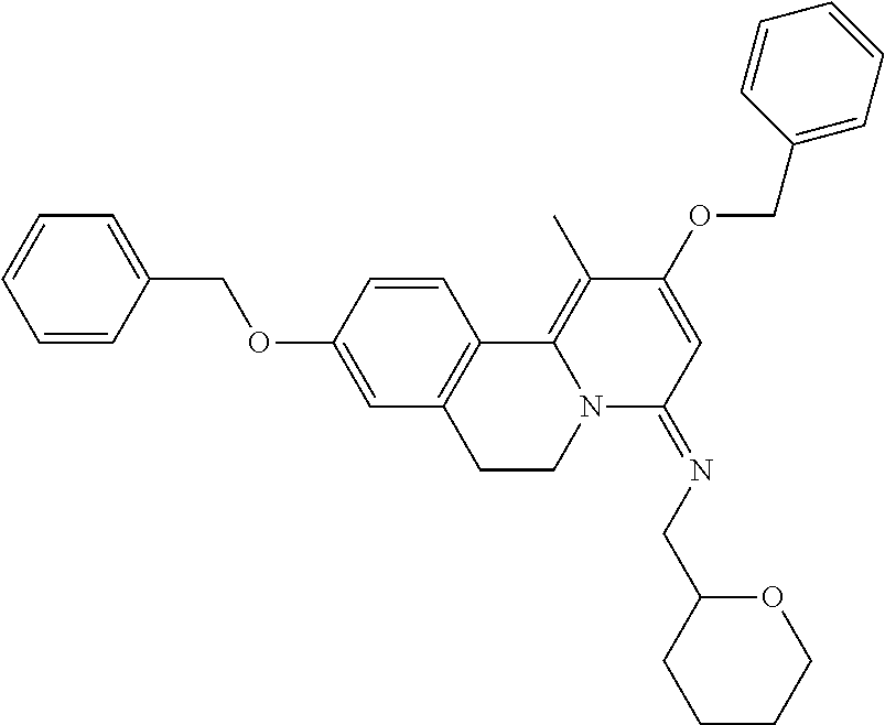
C1=CC(COC2=CC3=C(C=C2)C2=C(C)C(OCC4=CC=CC=C4)=CC(=NCC4CCCCO4)N2CC3)=CC=C1
